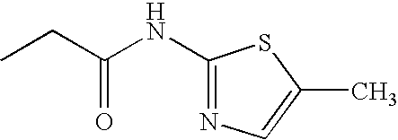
C1(NC(CC)=O)=NC=C(C)S1
